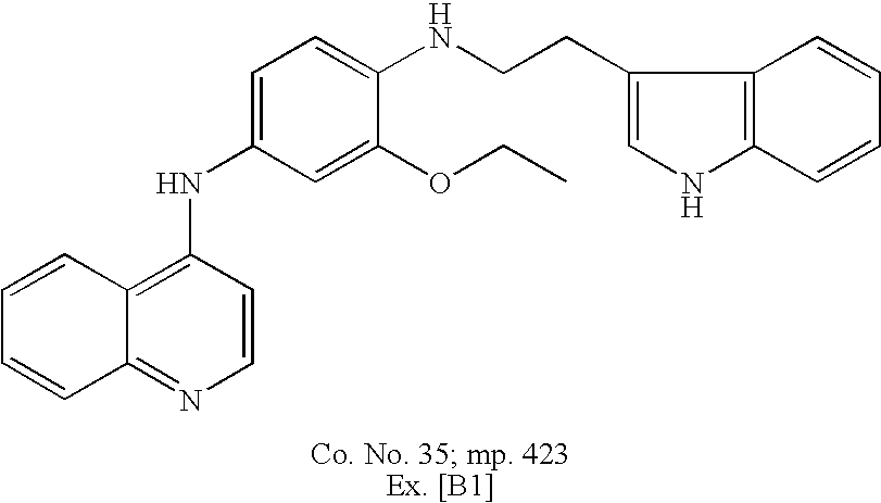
C12=C(NC3=CC=C(NCCC4=CNC5=C4C=CC=C5)C(OCC)=C3)C=CN=C1C=CC=C2
